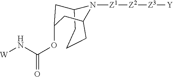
C12CCCC(CC(OC(N[W])=O)C1)N2[Z1][Z2][Z3][Y]
